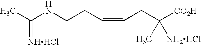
CC(NCCC=CCC([CO2H])(C)[NH2HCl])=[NHHCl]
